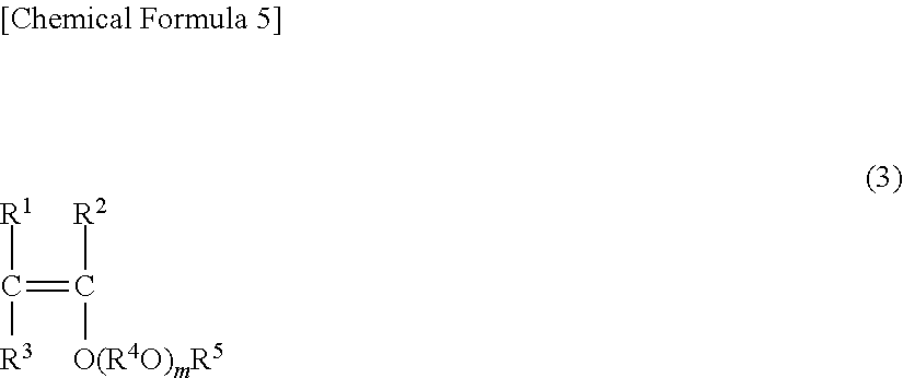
C([R1])([R3])=C([R2])[O(R4O)mR5]
